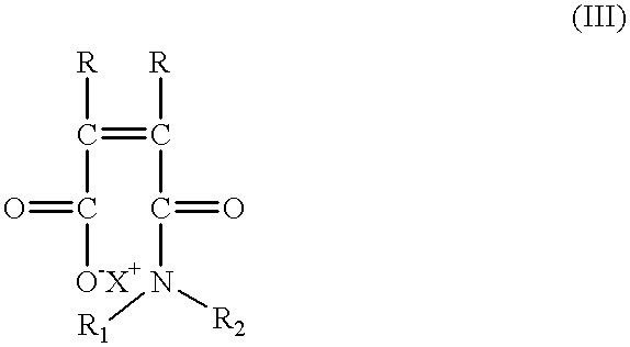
C(=C([R])C(=O)N([R1])[R2])([R])C([O-X+])=O
